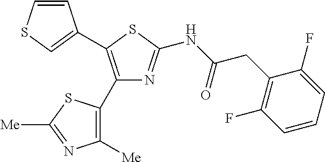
C1=CC(C2=C(C3=C([Me])N=C([Me])S3)N=C(NC(CC3=C(F)C=CC=C3F)=O)S2)=CS1
